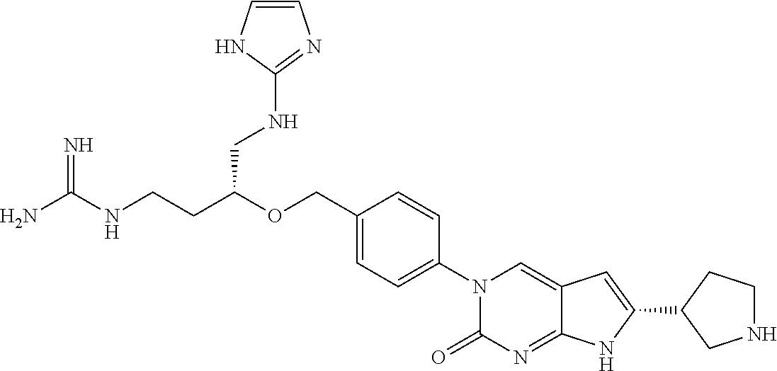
NC(NCCC(OCC1=CC=C(N2C(=O)N=C3C(=C2)C=C(C2CNCC2)N3)C=C1)CNC1=NC=CN1)=N
